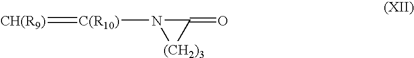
[CH(R9)]=[C(R10)]N1[(CH2)3]C1=O
